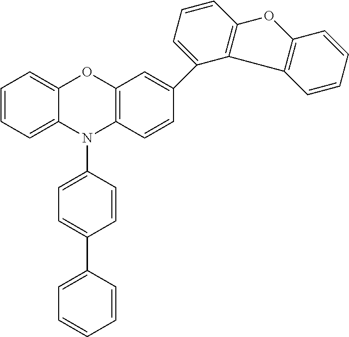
C1=CC=C2C(=C1)OC1=C(N2C2=CC=C(C3=CC=CC=C3)C=C2)C=CC(C2=CC=CC3=C2C2=C(O3)C=CC=C2)=C1
